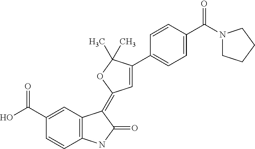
C1=CC2=C(C=C1C(O)=O)C(=C1C=C(C3=CC=C(C(N4CCCC4)=O)C=C3)C(C)(C)O1)C(=O)N2
